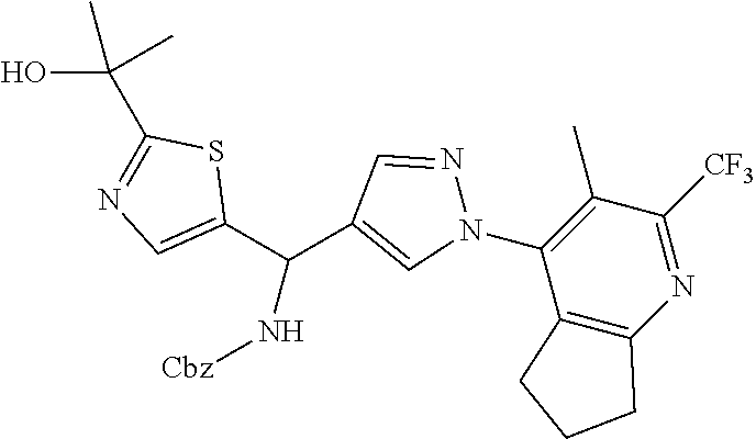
C1(C)=C(N2N=CC(C(C3=CN=C(C(O)(C)C)S3)N[Cbz])=C2)C2=C(N=C1[CF3])CCC2
